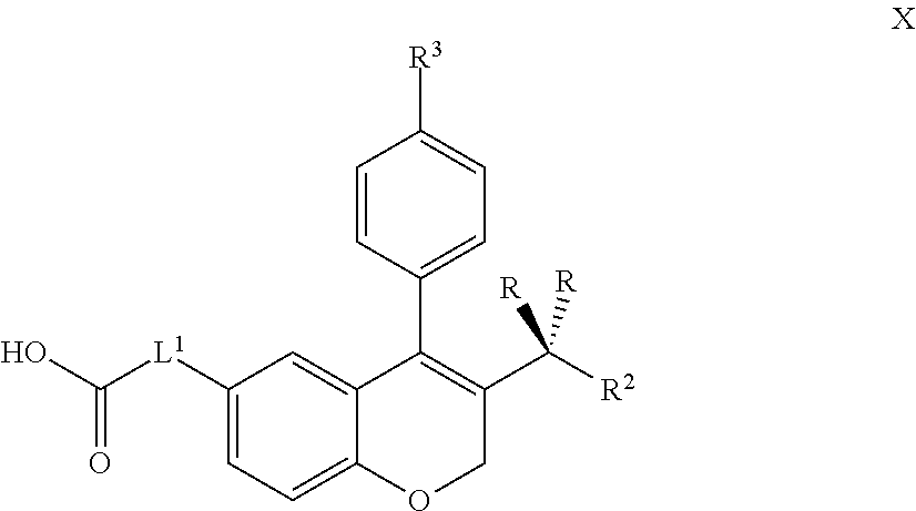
O=C(O)[L1]C1=CC=C2C(=C1)C(C1=CC=C([R3])C=C1)=C(C([R])([R2])[R])CO2
